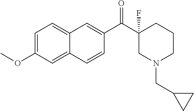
C1=C(OC)C=C2C(=C1)C=C(C(=O)C1(F)CN(CC3CC3)CCC1)C=C2
